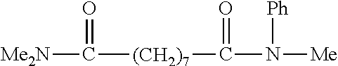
[Me2N]C([(CH2)7]C(N([Me])[Ph])=O)=O
